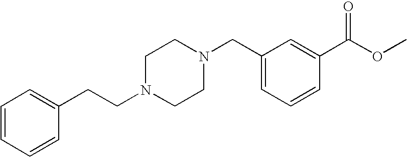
C(N1CCN(CC2=CC=CC(C(OC)=O)=C2)CC1)CC1=CC=CC=C1
